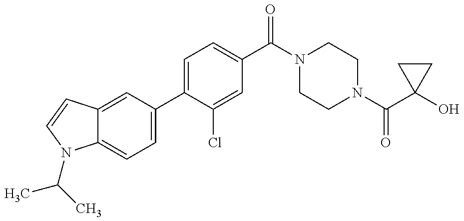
C12=CC=C(C3=CC=C(C(=O)N4CCN(C(=O)C5(O)CC5)CC4)C=C3Cl)C=C1C=CN2C(C)C
